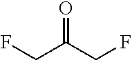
C(C(CF)=O)F
